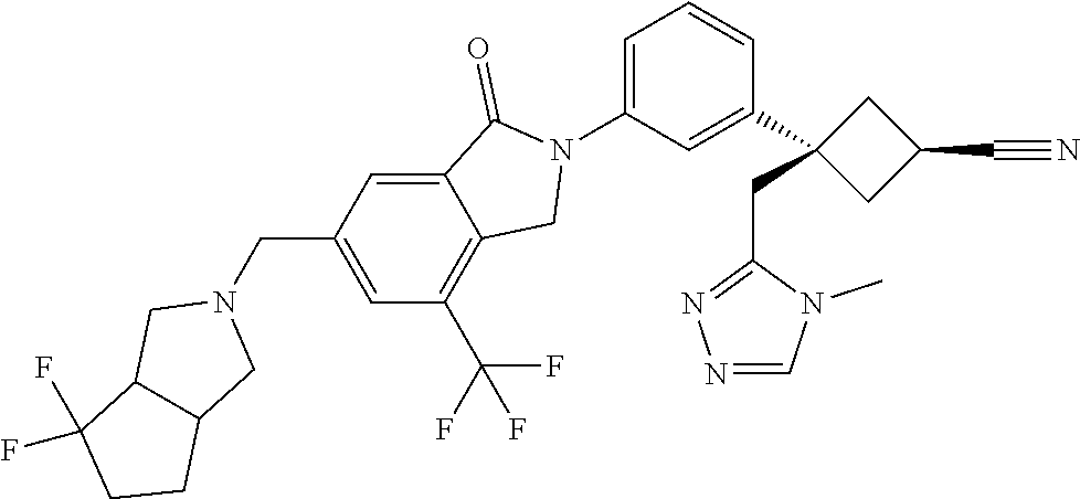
N1(C2=CC=CC(C3(CC4=NN=CN4C)CC(C#N)C3)=C2)C(=O)C2=CC(CN3CC4C(C3)CCC4(F)F)=CC(C(F)(F)F)=C2C1
